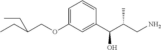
C(OC1=CC=CC(C(C(CN)C)O)=C1)C(CC)CC
